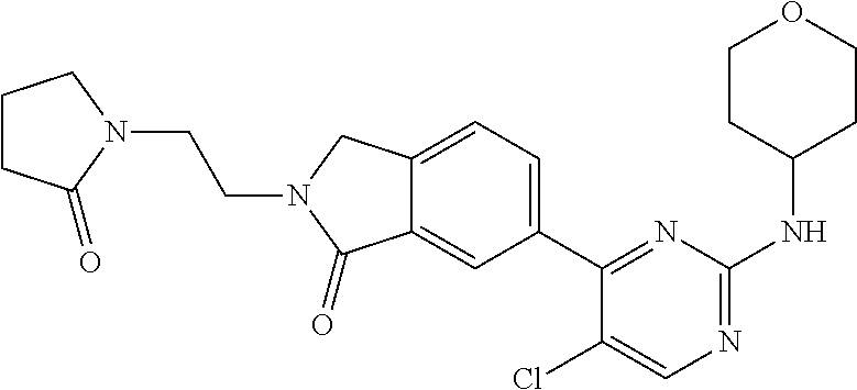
C(N1CC2=CC=C(C3=NC(NC4CCOCC4)=NC=C3Cl)C=C2C1=O)CN1CCCC1=O
